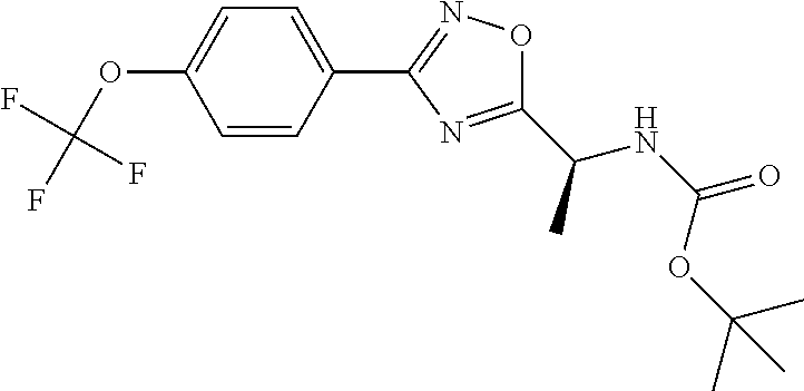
C1=C(OC(F)(F)F)C=CC(C2=NOC(C(NC(=O)OC(C)(C)C)C)=N2)=C1
